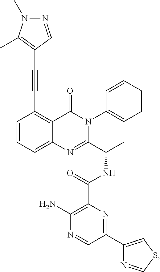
C1=CC=C2C(=C1C#CC1=C(C)N(C)N=C1)C(=O)N(C1=CC=CC=C1)C(C(C)NC(=O)C1=C(N)N=CC(C3=CSC=N3)=N1)=N2
